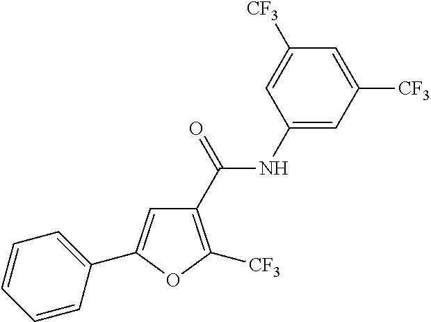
C1=C(C2=CC(C(=O)NC3=CC([CF3])=CC([CF3])=C3)=C([CF3])O2)C=CC=C1
